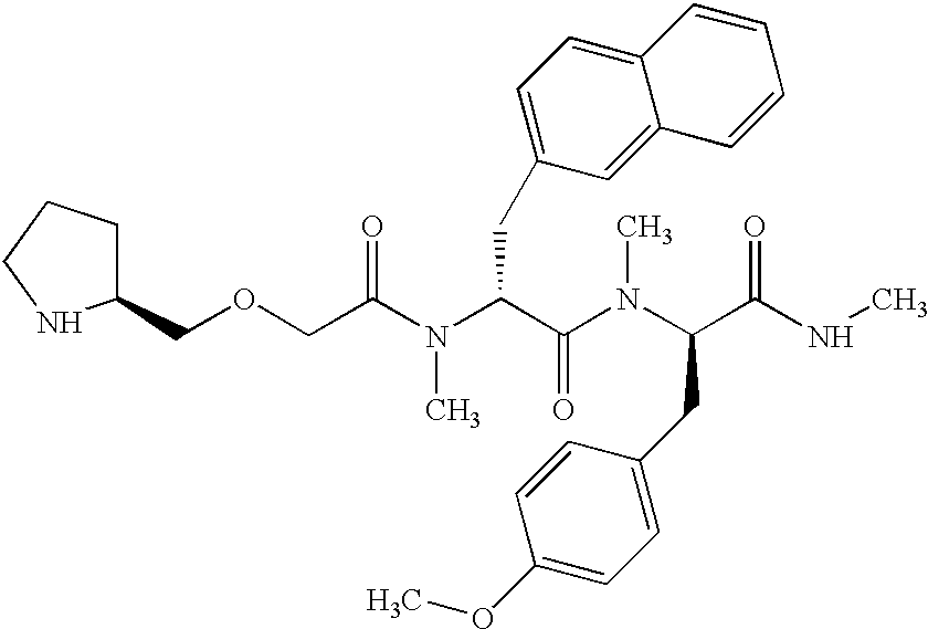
C1(COCC(N(C(C(N(C(C(NC)=O)CC2=CC=C(OC)C=C2)C)=O)CC2=CC=C3C(=C2)C=CC=C3)C)=O)CCCN1
